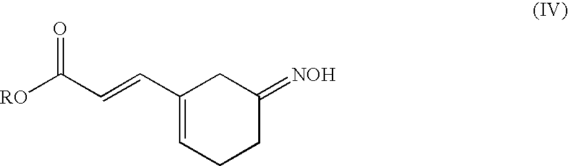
C1(C=CC([RO])=O)=CCCC(=[NOH])C1
